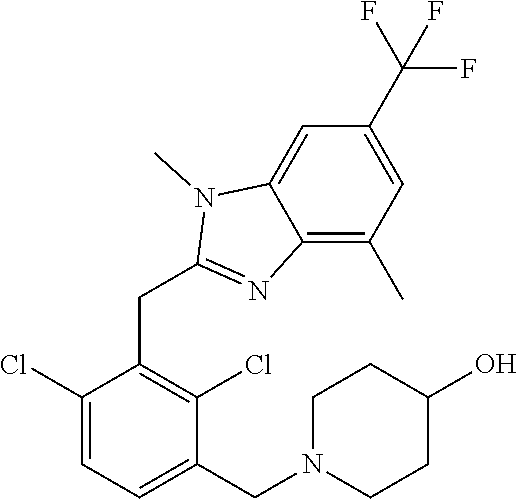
C1(Cl)=CC=C(CN2CCC(O)CC2)C(Cl)=C1CC1=NC2=C(C)C=C(C(F)(F)F)C=C2N1C
